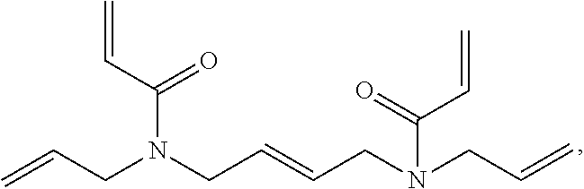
C=CC(N(CC=CCN(CC=C)C(=O)C=C)CC=C)=O
